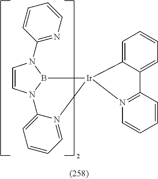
C1=CN2B(N1C1=NC=CC=C1)[Ir]1(N3=CC=CC=C23)C2=CC=CC=C2C2=N1C=CC=C2
